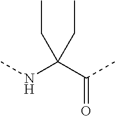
C(C(NC)(C(C)=O)CC)C
